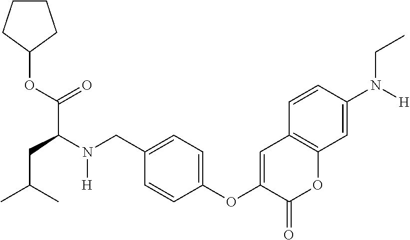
C1CCC(OC(C(N(CC2=CC=C(OC3=CC4=C(OC3=O)C=C(N(CC)[H])C=C4)C=C2)[H])CC(C)C)=O)C1
